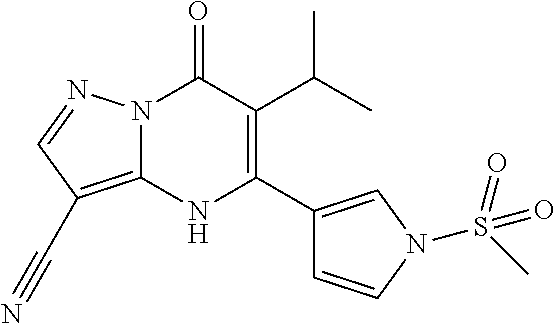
N12C(=C(C#N)C=N1)NC(C1=CN(S(=O)(=O)C)C=C1)=C(C(C)C)C2=O
